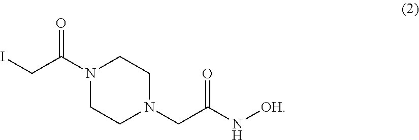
N(C(CN1CCN(C(CI)=O)CC1)=O)[OH]
